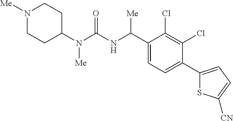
C1(N(C(NC(C2=CC=C(C3=CC=C([CN])S3)C(Cl)=C2Cl)[Me])=O)[Me])CCN([Me])CC1
